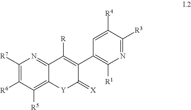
C1([R7])=C([R6])C([R5])=C2C(=N1)C([R])=C(C1=C([R1])N=C([R3])C([R4])=C1)C(=[X])[Y]2
